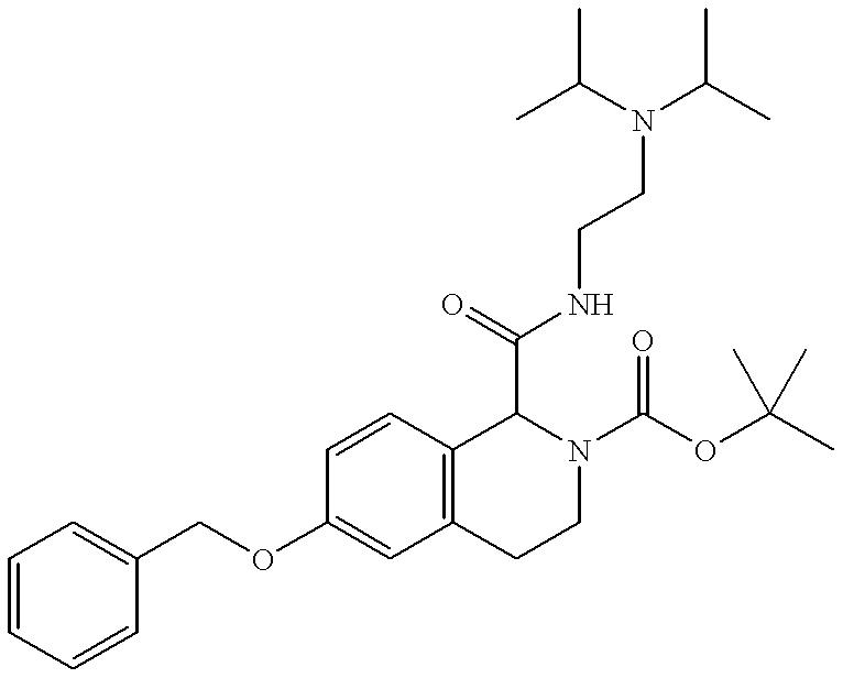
C(OC1=CC2=C(C=C1)C(C(=O)NCCN(C(C)C)C(C)C)N(C(OC(C)(C)C)=O)CC2)C1=CC=CC=C1
